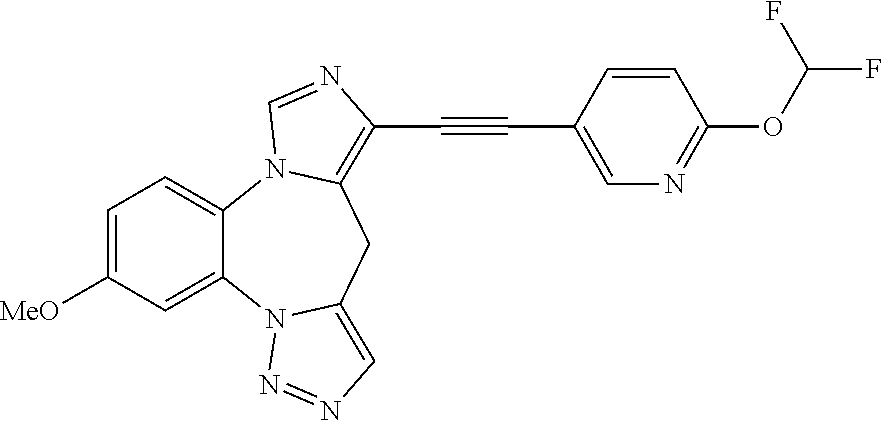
C1=C([MeO])C=C2C(=C1)N1C(=C(C#CC3=CN=C(OC(F)F)C=C3)N=C1)CC1=CN=NN21
